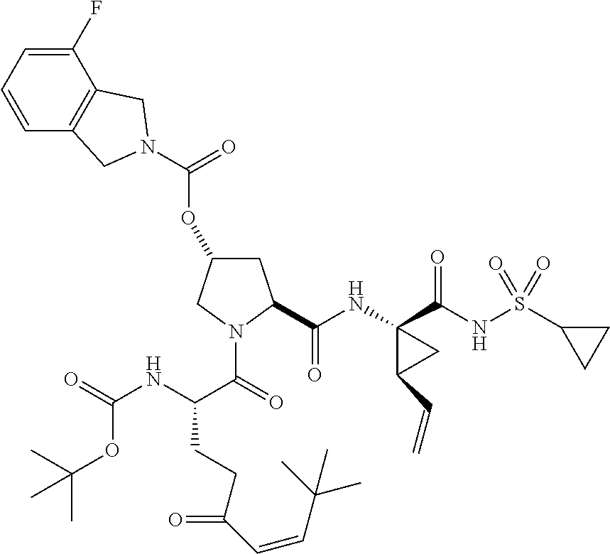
O(C1CC(C(NC2(C(NS(C3CC3)(=O)=O)=O)C(C=C)C2)=O)N(C(=O)C(CCC(=O)C=CC(C)(C)C)NC(=O)OC(C)(C)C)C1)C(=O)N1CC2=C(C(F)=CC=C2)C1
